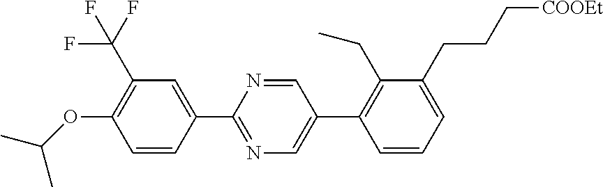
N1=C(C2=CC(C(F)(F)F)=C(OC(C)C)C=C2)N=CC(C2=C(CC)C(CCC[COOEt])=CC=C2)=C1
